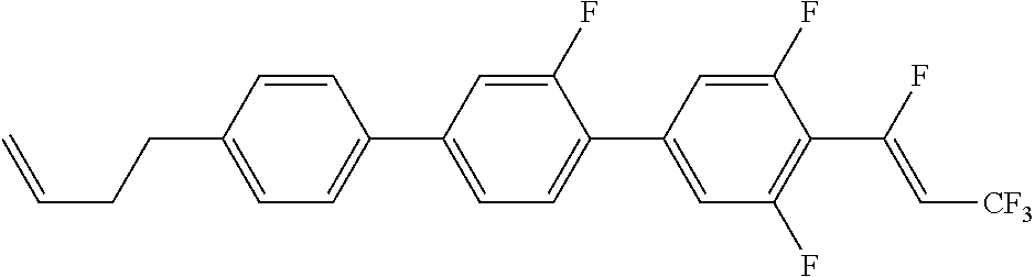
C1=C(CCC=C)C=CC(C2=CC=C(C3=CC(F)=C(C(F)=C[CF3])C(F)=C3)C(F)=C2)=C1
